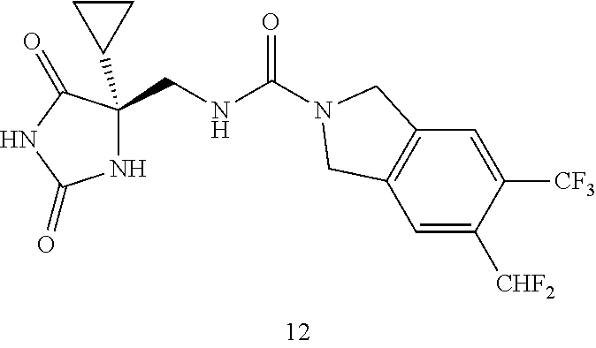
N1C(CNC(N2CC3=C(C=C([CHF2])C([CF3])=C3)C2)=O)(C2CC2)C(=O)NC1=O
